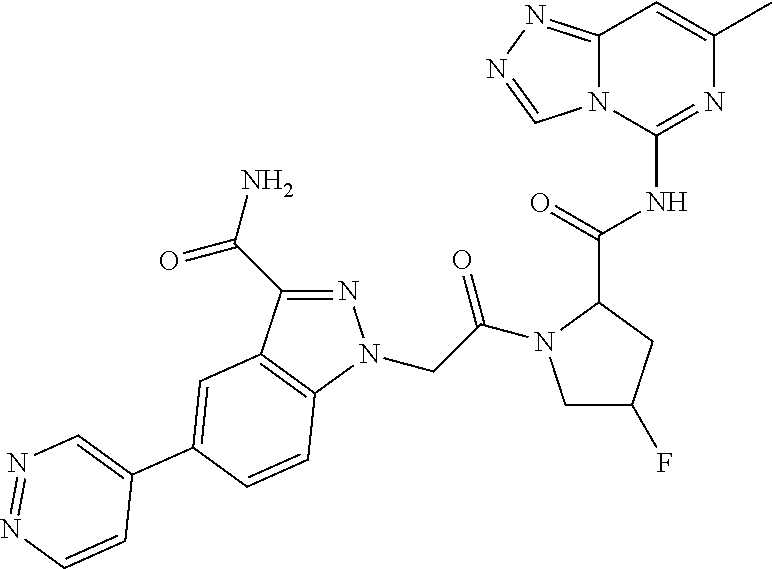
C12=NN=CN1C(NC(=O)C1N(C(=O)CN3N=C(C(N)=O)C4=C3C=CC(C3=CN=NC=C3)=C4)CC(F)C1)=NC(C)=C2
